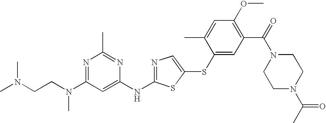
N1=C(N(CCN(C)C)C)C=C(NC2=NC=C(SC3=CC(C(=O)N4CCN(C(C)=O)CC4)=C(OC)C=C3C)S2)N=C1C
